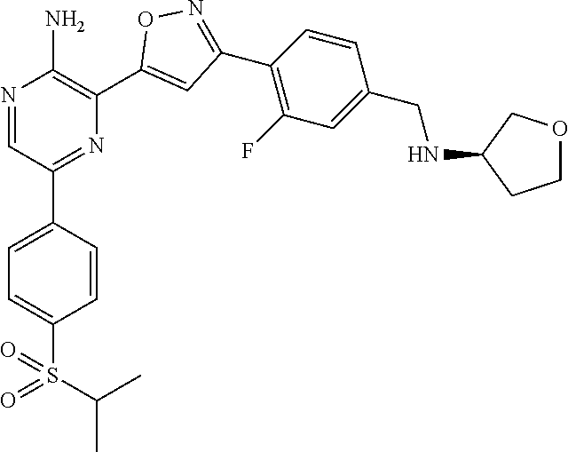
N1=CC(C2=CC=C(S(=O)(C(C)C)=O)C=C2)=NC(C2=CC(C3=C(F)C=C(CNC4CCOC4)C=C3)=NO2)=C1N
